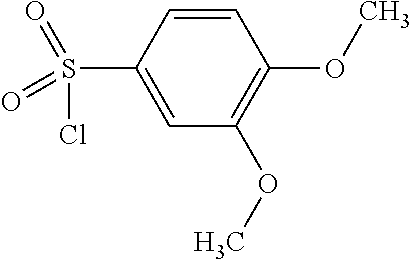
C1=CC(S(Cl)(=O)=O)=CC(OC)=C1OC
